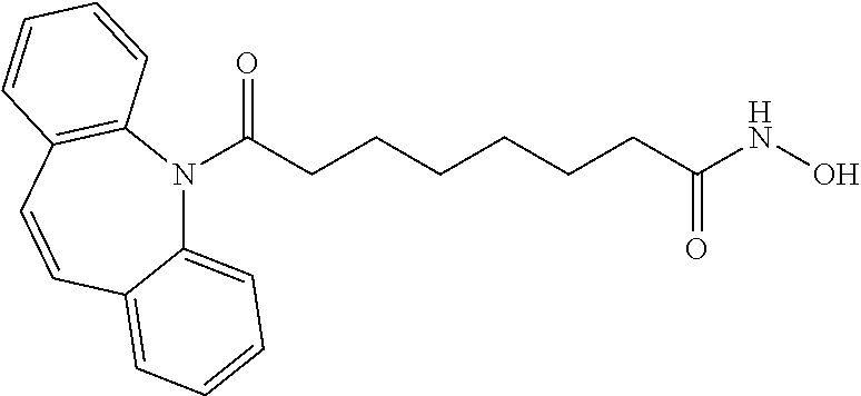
C12=CC=CC=C1C=CC1=C(N2C(CCCCCCC(NO)=O)=O)C=CC=C1
